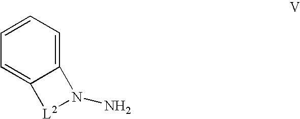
C12=CC=CC=C1[L2]N2N
